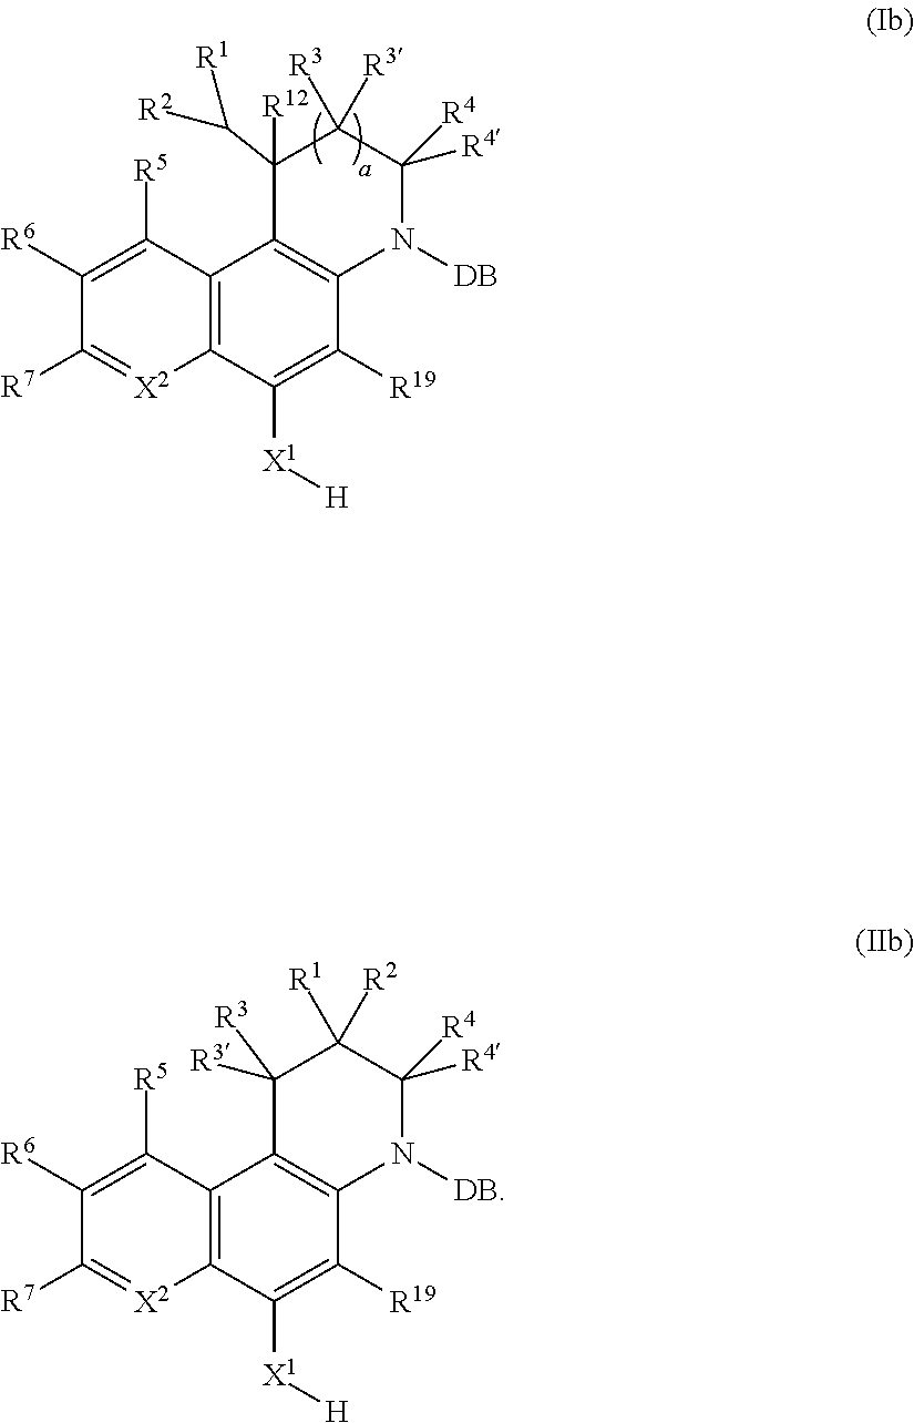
C12=C(C([X1][H])=C([R19])C3=C1C([R12])(C([R2])[R1])C([R3])([R3])C([R4])([R4])N3[DB])[X2]=C([R7])C([R6])=C2[R5].C12=C(C([X1][H])=C([R19])C3=C1C([R3])([R3])C([R1])([R2])C([R4])([R4])N3[DB])[X2]=C([R7])C([R6])=C2[R5]
